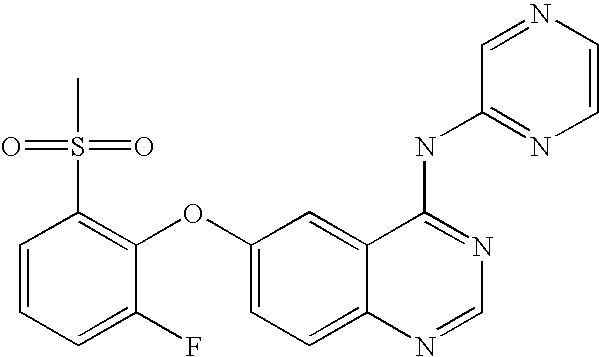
C1=CC=C(F)C(OC2=CC=C3C(=C2)C(NC2=NC=CN=C2)=NC=N3)=C1S(C)(=O)=O
